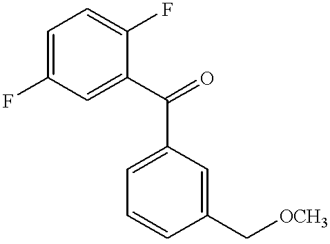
C1=C(C(=O)C2=CC(F)=CC=C2F)C=C(C[OCH3])C=C1
